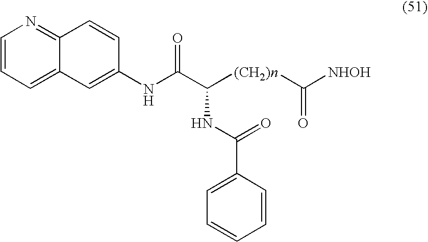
C1=C(NC(C(NC(=O)C2=CC=CC=C2)[(CH2)n]C([NHOH])=O)=O)C=CC2=NC=CC=C12
